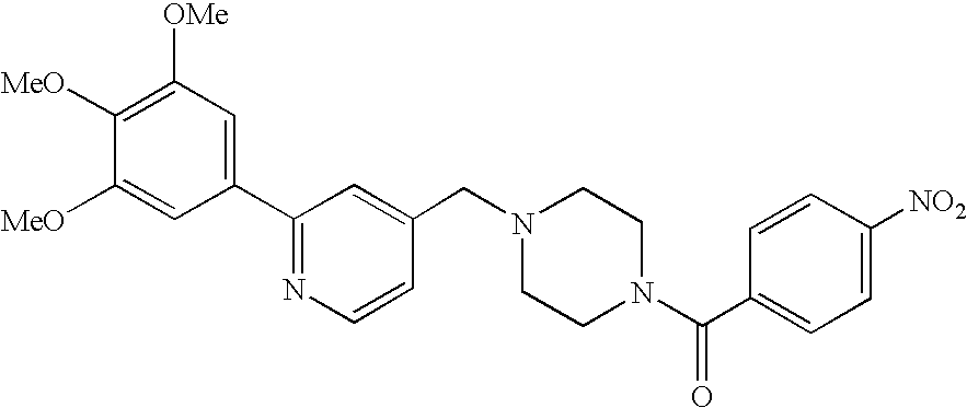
C1(C2=NC=CC(CN3CCN(C(C4=CC=C([NO2])C=C4)=O)CC3)=C2)=CC([OMe])=C([MeO])C([MeO])=C1
